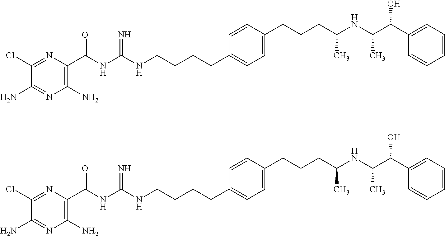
C1(Cl)=NC(C(NC(NCCCCC2=CC=C(CCCC(NC(C(C3=CC=CC=C3)O)C)C)C=C2)=N)=O)=C(N)N=C1N.C1(Cl)=NC(C(NC(NCCCCC2=CC=C(CCCC(NC(C(C3=CC=CC=C3)O)C)C)C=C2)=N)=O)=C(N)N=C1N
